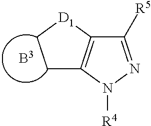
C1C2=C([D1]C1)C([R5])=NN2[R4]
